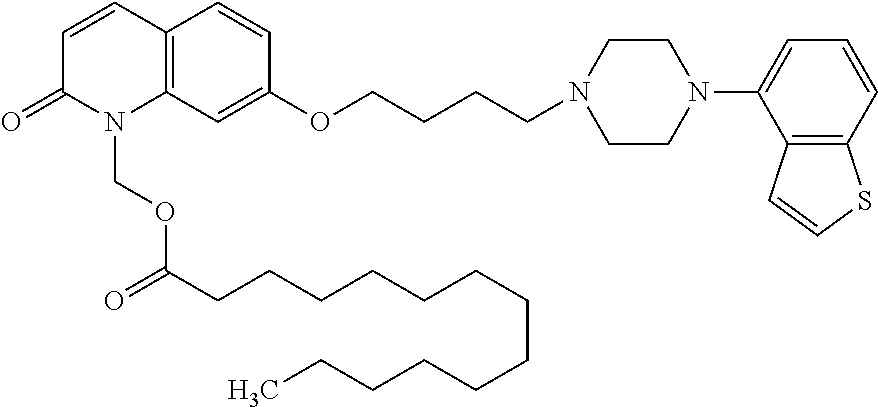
C12=C(C=C(OCCCCN3CCN(C4=CC=CC5=C4C=CS5)CC3)C=C1)N(COC(CCCCCCCCCCCCC)=O)C(=O)C=C2
